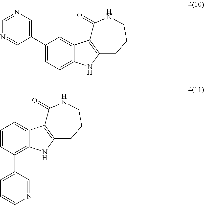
C1(C2=CN=CN=C2)=CC=C2C(=C1)C1=C(N2)CCCNC1=O.C1=CC(C2=CC=CN=C2)=C2C(=C1)C1=C(N2)CCCNC1=O
